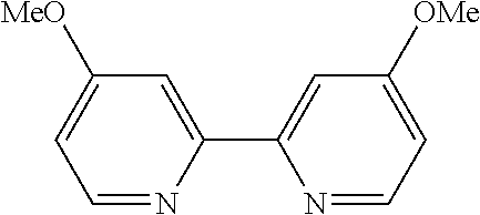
C1=NC(C2=CC([OMe])=CC=N2)=CC([MeO])=C1
